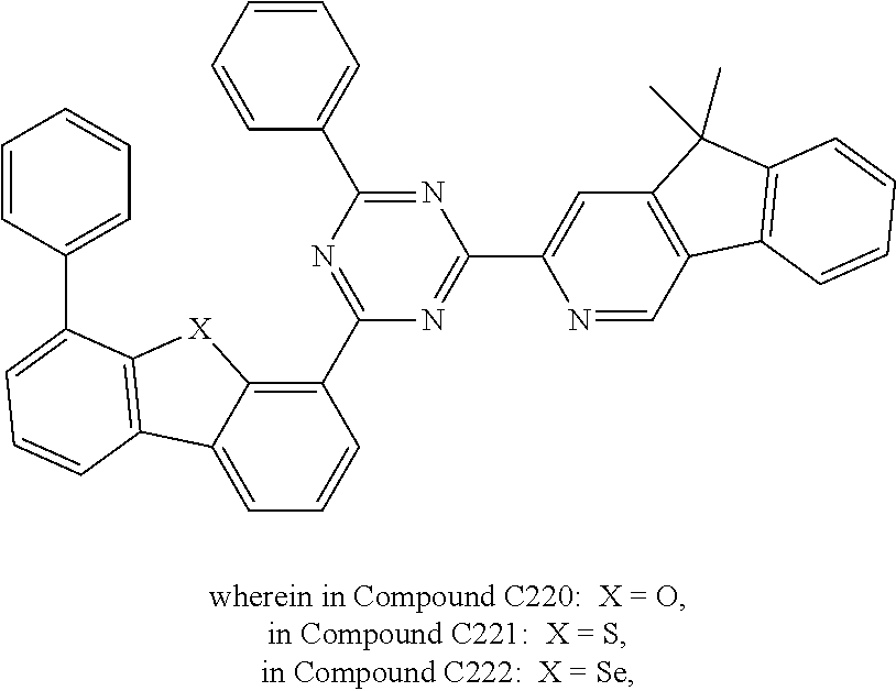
C1=C2C(=C(C3=NC(C4=CC=CC=C4)=NC(C4=CC5=C(C=N4)C4=C(C5(C)C)C=CC=C4)=N3)C=C1)[X]C1=C2C=CC=C1C1=CC=CC=C1
